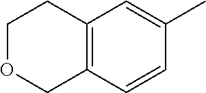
C1OCC2=C(C1)C=C(C)C=C2
